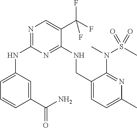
C1=C(NC2=NC=C(C(F)(F)F)C(NCC3=CC=C(C)N=C3N(C)S(C)(=O)=O)=N2)C=C(C(N)=O)C=C1
